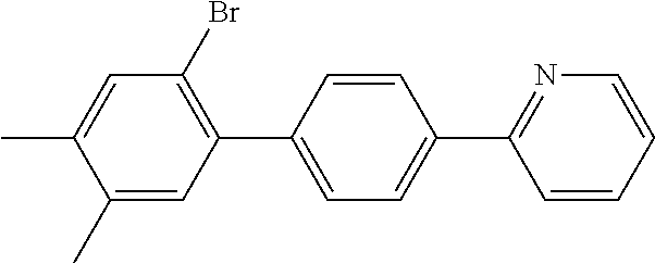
C1(C)=CC(C2=CC=C(C3=NC=CC=C3)C=C2)=C(Br)C=C1C
